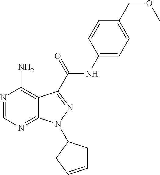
N1=CN=C2C(=C1N)C(C(NC1=CC=C(COC)C=C1)=O)=NN2C1CC=CC1
